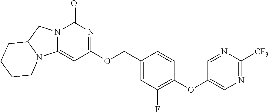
C1(OC2=C(F)C=C(COC3=NC(=O)N4C(=C3)N3C(C4)CCCC3)C=C2)=CN=C([CF3])N=C1
